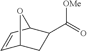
C1=CC2C(C(=O)[OMe])CC1O2
